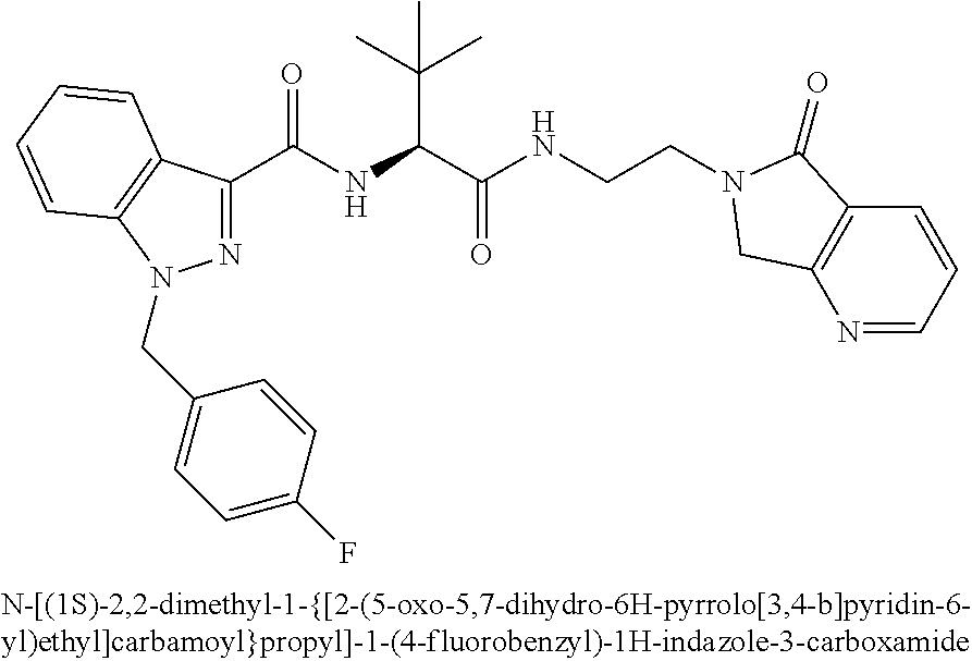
C(=O)(NC(C(C)(C)C)C(=O)NCCN1C(=O)C2=C(N=CC=C2)C1)C1=NN(CC2=CC=C(F)C=C2)C2=C1C=CC=C2
